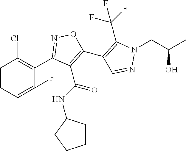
C1(F)=CC=CC(Cl)=C1C1=NOC(C2=C(C(F)(F)F)N(CC(C)O)N=C2)=C1C(=O)NC1CCCC1
